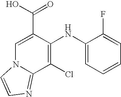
C1(NC2=C(Cl)C3=NC=CN3C=C2C(O)=O)=CC=CC=C1F
